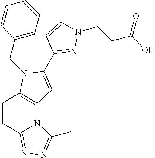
C12=C(N(CC3=CC=CC=C3)C(C3=NN(CCC(O)=O)C=C3)=C1)C=CC1=NN=C(C)N21
